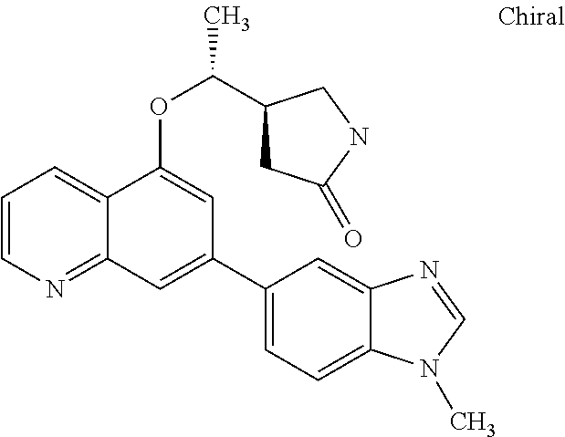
C1=CN=C2C(=C1)C(OC(C)C1CC(=O)NC1)=CC(C1=CC=C3C(=C1)N=CN3C)=C2
